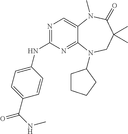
N1=C(NC2=CC=C(C(=O)NC)C=C2)N=C2C(=C1)N(C)C(=O)C(C)(C)CN2C1CCCC1
